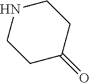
N1CCC(=O)CC1
